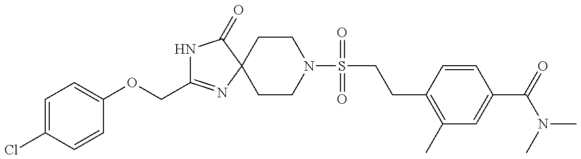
N1C(COC2=CC=C(Cl)C=C2)=NC2(C1=O)CCN(S(CCC1=C(C)C=C(C(=O)N(C)C)C=C1)(=O)=O)CC2
